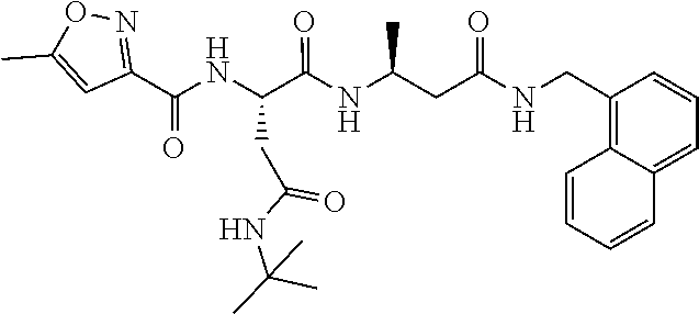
C1=CC=C2C(=C1CNC(CC(C)NC(C(NC(C1=NOC(C)=C1)=O)CC(=O)NC(C)(C)C)=O)=O)C=CC=C2
